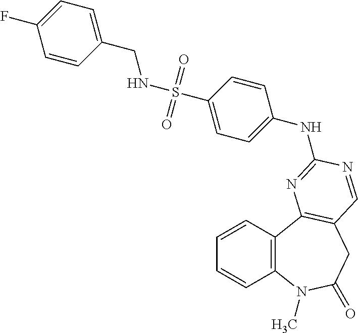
C1=CC2=C(C=C1)C1=C(CC(=O)N2C)C=NC(NC2=CC=C(S(NCC3=CC=C(F)C=C3)(=O)=O)C=C2)=N1
